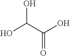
OC(O)C(=O)O
